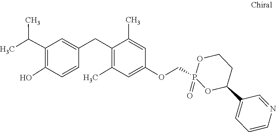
C1=C(CC2=C(C)C=C(OCP3(=O)OC(C4=CC=CN=C4)CCO3)C=C2C)C=CC(O)=C1C(C)C
